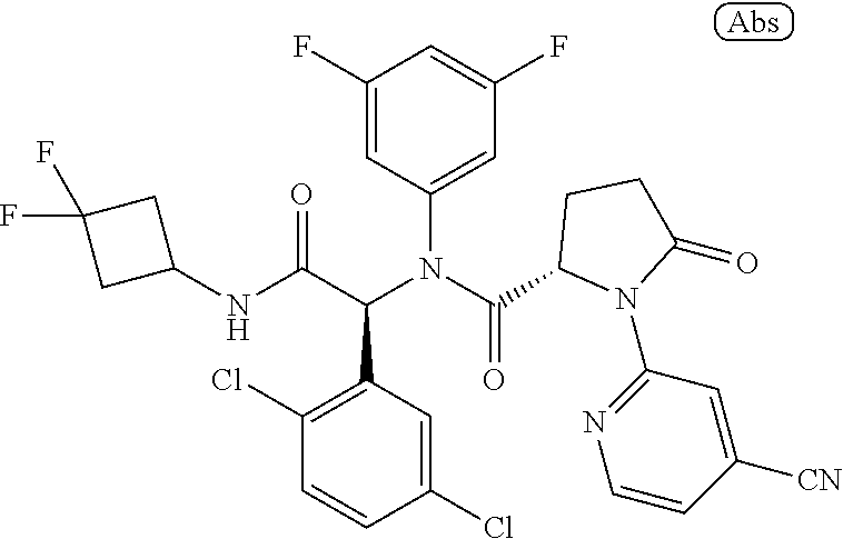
C1(F)=CC(N(C(C2N(C3=NC=CC([CN])=C3)C(=O)CC2)=O)C(C(NC2CC(F)(F)C2)=O)C2=C(Cl)C=CC(Cl)=C2)=CC(F)=C1
